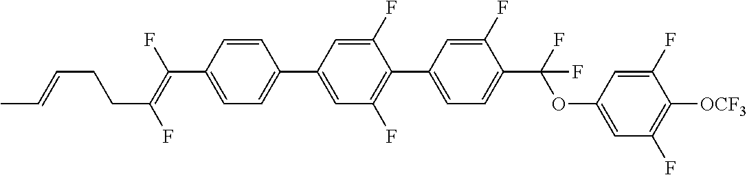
C1=CC(C2=CC(F)=C(C3=CC=C(C(OC4=CC(F)=C([OCF3])C(F)=C4)(F)F)C(F)=C3)C(F)=C2)=CC=C1C(F)=C(F)CCC=CC
